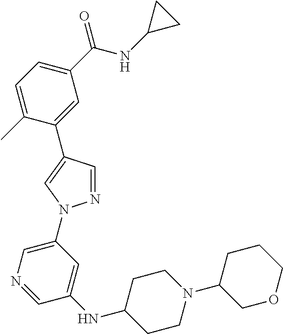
C1(C(NC2CC2)=O)=CC=C(C)C(C2=CN(C3=CN=CC(NC4CCN(C5COCCC5)CC4)=C3)N=C2)=C1
